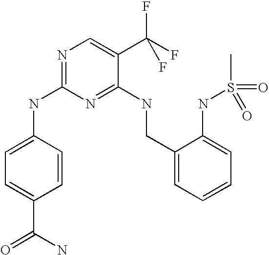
C1(CNC2=NC(NC3=CC=C(C(N)=O)C=C3)=NC=C2C(F)(F)F)=CC=CC=C1NS(C)(=O)=O
